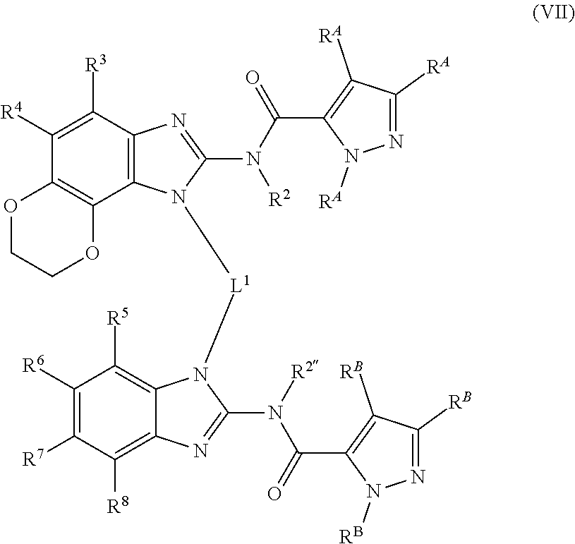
C12=C(C([R3])=C([R4])C3=C1OCCO3)N=C(N(C(C1=C([RA])C([RA])=NN1[RA])=O)[R2])N2[L1]N1C2=C([R5])C([R6])=C([R7])C([R8])=C2N=C1N(C(C1=C([RB])C([RB])=NN1[RB])=O)[R2]
